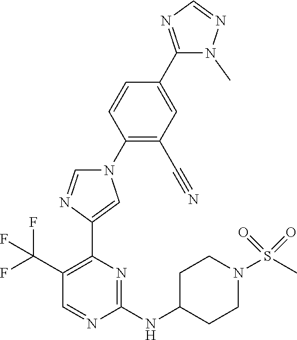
C1(C(F)(F)F)=C(C2=CN(C3=C(C#N)C=C(C4=NC=NN4C)C=C3)C=N2)N=C(NC2CCN(S(C)(=O)=O)CC2)N=C1
